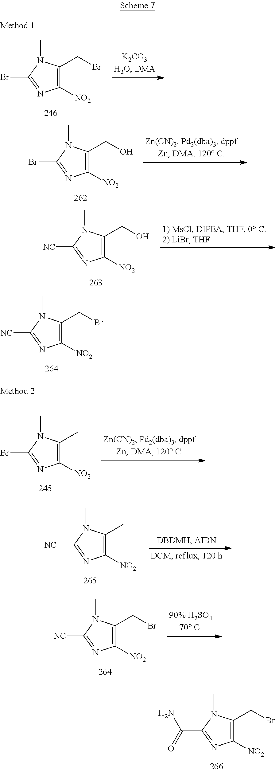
C1(CO)=C([NO2])N=C(Br)N1C.C1(CO)=C([NO2])N=C([NC])N1C.C1(CBr)=C([NO2])N=C(C(=O)N)N1C.C1(CBr)=C([NO2])N=C(Br)N1C.C1(C)=C([NO2])N=C(Br)N1C.C1(C)=C([NO2])N=C([NC])N1C.C1(CBr)=C([NO2])N=C([NC])N1C.C1(CBr)=C([NO2])N=C([NC])N1C
